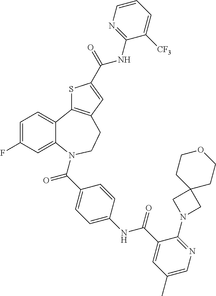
C1=C(F)C=C2C(=C1)C1=C(CCN2C(C2=CC=C(NC(C3=CC(C)=CN=C3N3CC4(C3)CCOCC4)=O)C=C2)=O)C=C(C(=O)NC2=NC=CC=C2[CF3])S1
